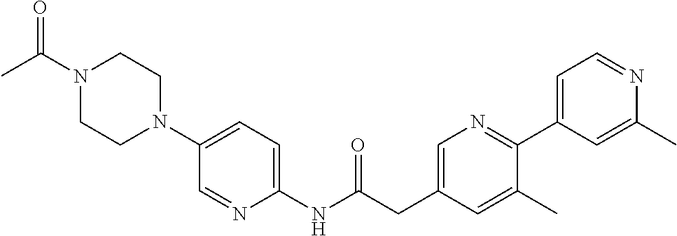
N1(C(C)=O)CCN(C2=CC=C(NC(CC3=CN=C(C4=CC=NC(C)=C4)C(C)=C3)=O)N=C2)CC1
